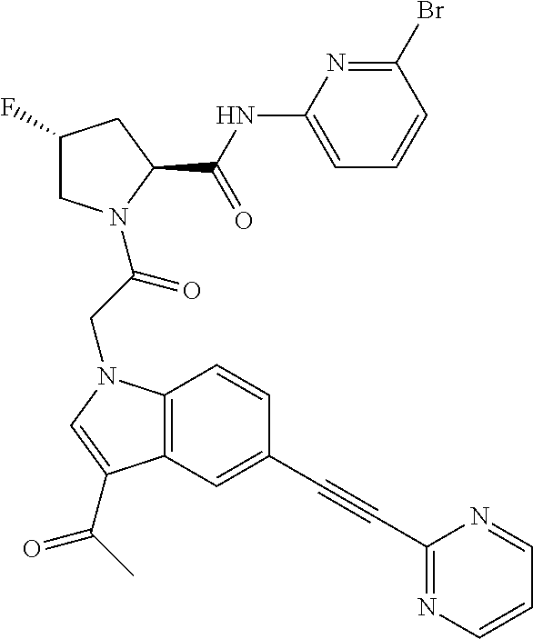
C1(NC(C2CC(F)CN2C(CN2C3=C(C(C(C)=O)=C2)C=C(C#CC2=NC=CC=N2)C=C3)=O)=O)=CC=CC(Br)=N1
